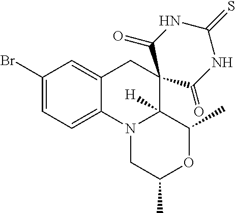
C12=CC=C(Br)C=C1CC1(C3([H])N2CC(C)OC3C)C(=O)NC(=S)NC1=O
